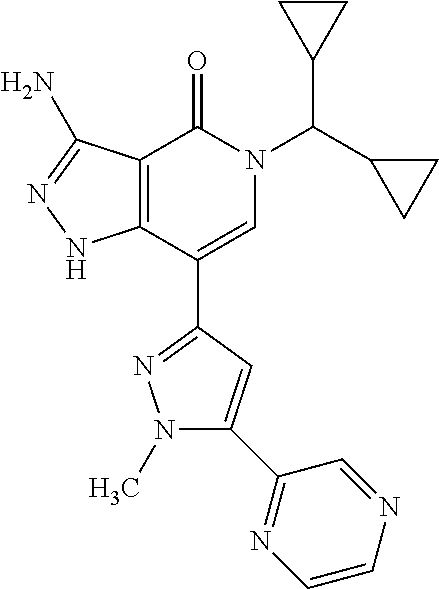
C12=C(C(C3=NN(C)C(C4=NC=CN=C4)=C3)=CN(C(C3CC3)C3CC3)C1=O)NN=C2N
